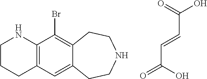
C1CCC2=C(N1)C(Br)=C1C(=C2)CCNCC1.O=C(O)C=CC(=O)O
